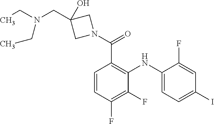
C1=C(F)C(NC2=C(C(=O)N3CC(CN(CC)CC)(O)C3)C=CC(F)=C2F)=CC=C1I
